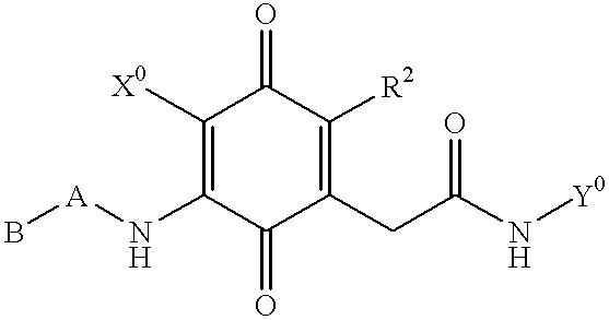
C1([X0])=C(N[A]B)C(=O)C(CC(N[Y0])=O)=C([R2])C1=O
